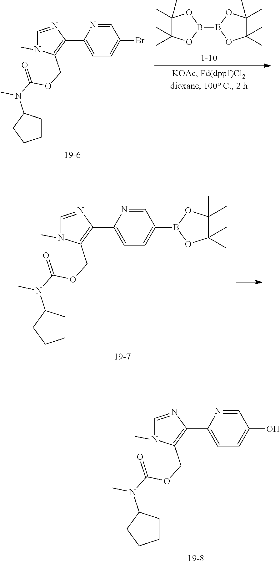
C1(C2=CC=C(Br)C=N2)=C(COC(N(C2CCCC2)C)=O)N(C)C=N1.B1(B2OC(C)(C)C(C)(C)O2)OC(C)(C)C(C)(C)O1.C1(C2=CC=C(B3OC(C)(C)C(C)(C)O3)C=N2)=C(COC(N(C2CCCC2)C)=O)N(C)C=N1.C1(C2=CC=C(O)C=N2)=C(COC(N(C2CCCC2)C)=O)N(C)C=N1
